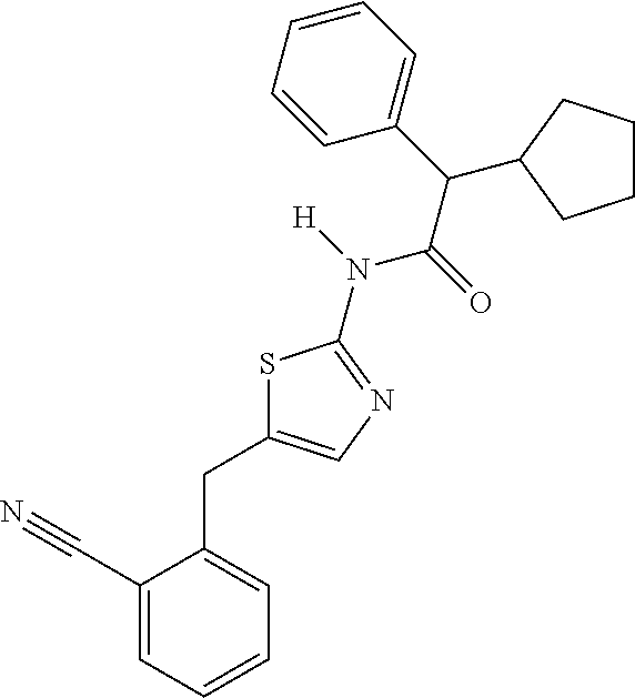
C1(C#N)=CC=CC=C1CC1=CN=C(N(C(C(C2=CC=CC=C2)C2CCCC2)=O)[H])S1
